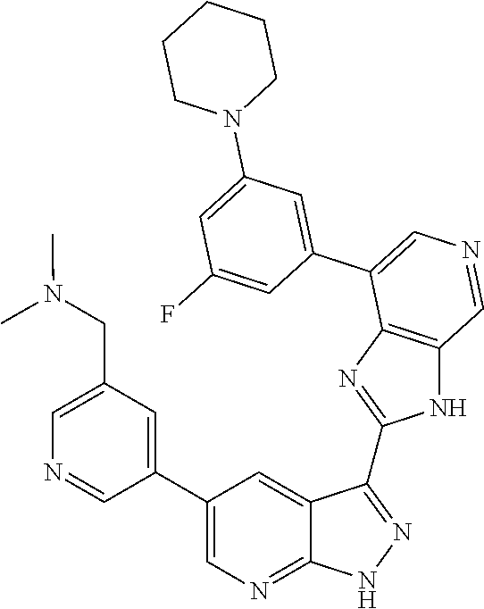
C1=C(CN(C)C)C=C(C2=CN=C3C(=C2)C(C2=NC4=C(N2)C=NC=C4C2=CC(N4CCCCC4)=CC(F)=C2)=NN3)C=N1
